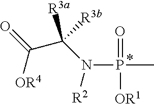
C([OR4])(C(N([R2])P(=O)(C)[OR1])([R3a])[R3b])=O
